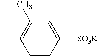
C1(C)=C(C)C=C([SO3K])C=C1
